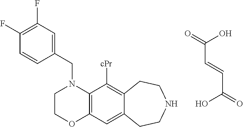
O=C(C=CC(=O)O)O.C1(CN2CCOC3=C2C([cPr])=C2C(=C3)CCNCC2)=CC(F)=C(F)C=C1
